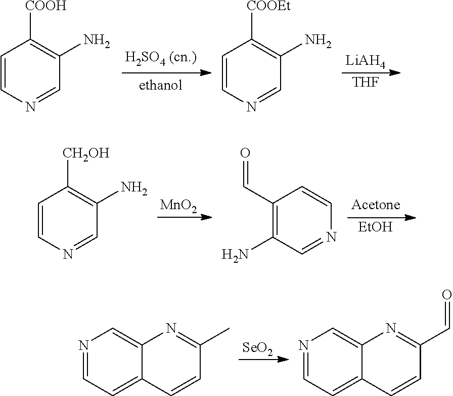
C1=CN=CC(N)=C1[COOH].C1=CN=CC(N)=C1[COOEt].[LiAH4].[THF].C1=CN=CC(N)=C1[CH2OH].C1(C=O)=C(N)C=NC=C1.[MnO2].[EtOH].[SeO2].N1=CC=C2C(=C1)N=C(C=O)C=C2.N1=CC=C2C(=C1)N=C(C)C=C2
